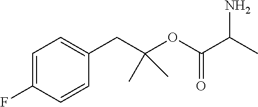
C1=C(F)C=CC(CC(OC(C(C)N)=O)(C)C)=C1
